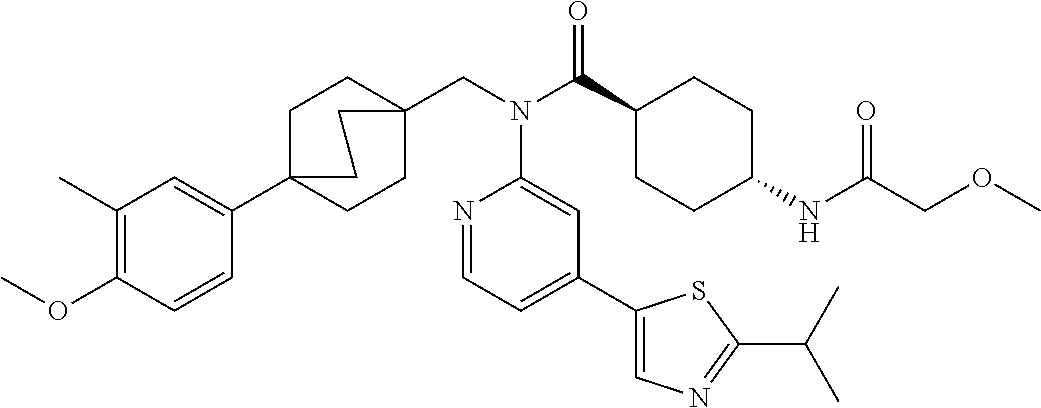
C1(C)=C(OC)C=CC(C23CCC(CN(C(C4CCC(NC(COC)=O)CC4)=O)C4=CC(C5=CN=C(C(C)C)S5)=CC=N4)(CC2)CC3)=C1
